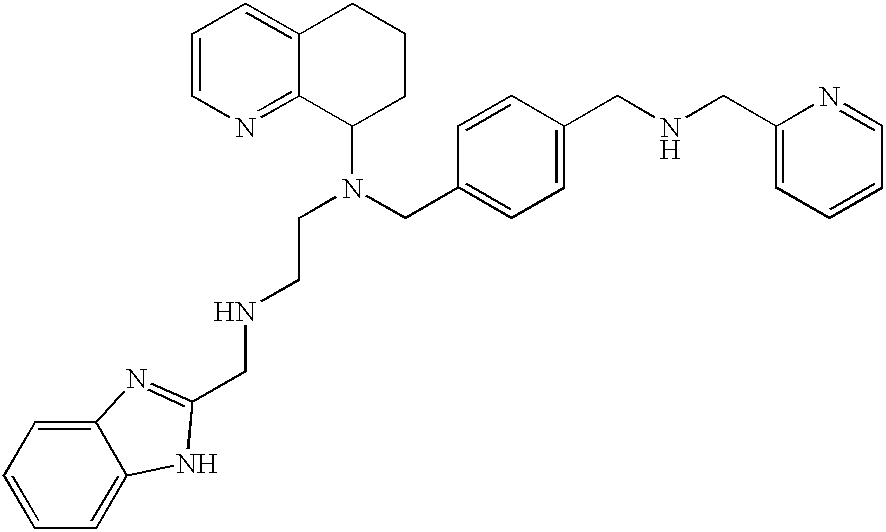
C1=CN=C2C(=C1)CCCC2N(CC1=CC=C(CNCC2=CC=CC=N2)C=C1)CCNCC1=NC2=CC=CC=C2N1
